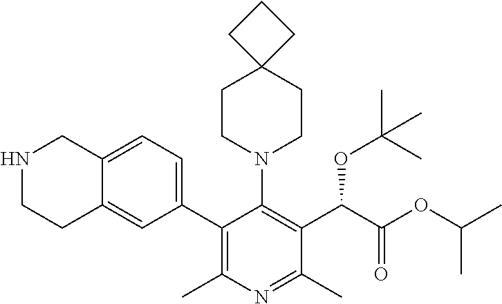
C12=CC=C(C3=C(C)N=C(C)C(C(C(OC(C)C)=O)OC(C)(C)C)=C3N3CCC4(CC3)CCC4)C=C1CCNC2
